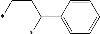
C1=CC(C(*)CC*)=CC=C1
